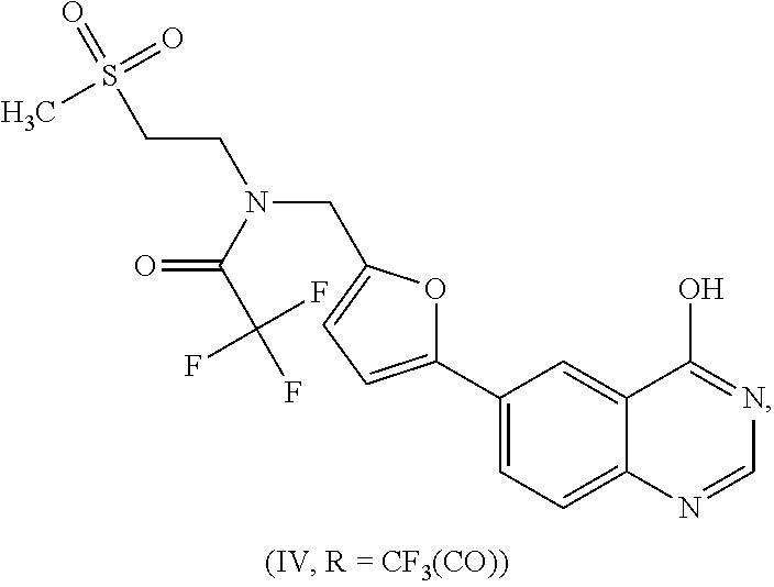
C1(C2=CC=C(CN(CCS(=O)(C)=O)C(C(F)(F)F)=O)O2)=CC=C2C(=C1)C(O)=NC=N2
